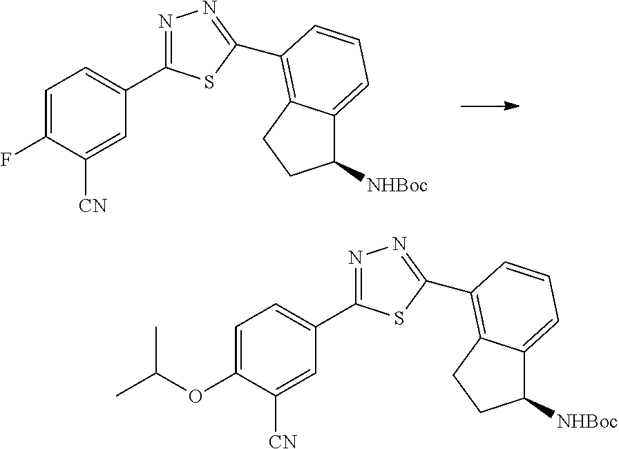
C1=C(F)C([CN])=CC(C2=NN=C(C3=C4C(=CC=C3)C([NHBoc])CC4)S2)=C1.C1=C(OC(C)C)C([CN])=CC(C2=NN=C(C3=C4C(=CC=C3)C([NHBoc])CC4)S2)=C1
